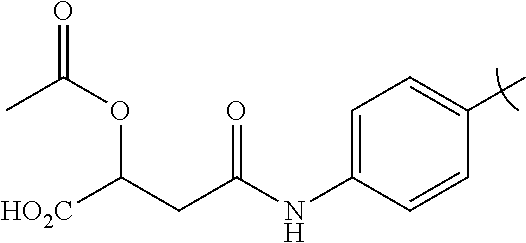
C1=C(NC(CC([HO2C])OC(=O)C)=O)C=CC(C)=C1
